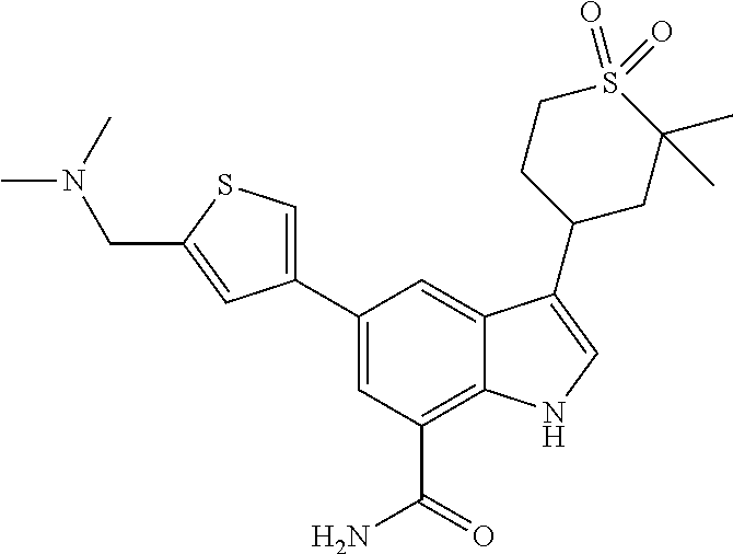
C1(C2=CSC(CN(C)C)=C2)=CC(C(N)=O)=C2C(=C1)C(C1CC(C)(C)S(=O)(=O)CC1)=CN2
